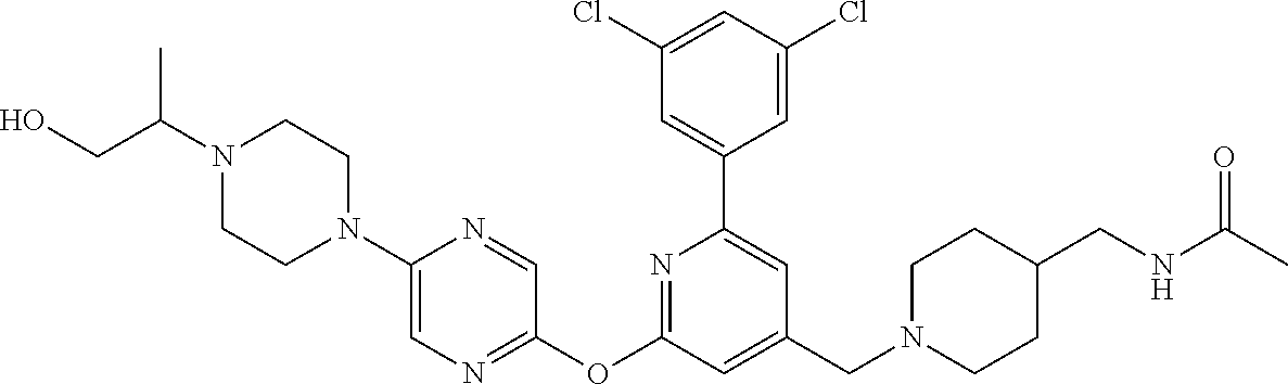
C1(Cl)=CC(Cl)=CC(C2=CC(CN3CCC(CNC(C)=O)CC3)=CC(OC3=NC=C(N4CCN(C(C)CO)CC4)N=C3)=N2)=C1
